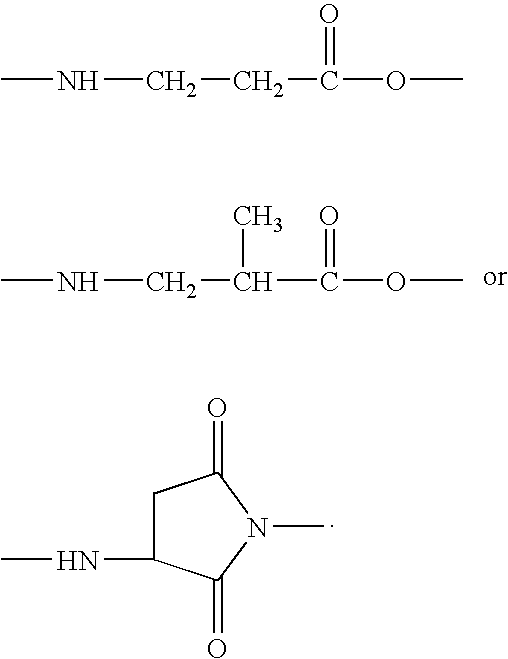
CNCC(C(OC)=O)C.C1C(NC)C(=O)N(C)C1=O.CNCCC(OC)=O
